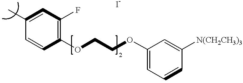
C1(C)=CC(F)=C(OCCOC2=CC=CC([N(CH2CH3)3])=C2)C=C1
